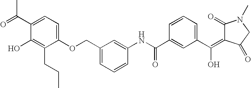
C1(C(=O)C)=CC=C(OCC2=CC=CC(NC(C3=CC(C(O)=C4C(=O)N(C)CC4=O)=CC=C3)=O)=C2)C(CCC)=C1O
